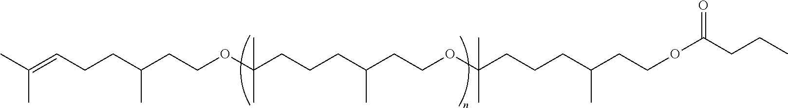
CC(=CCCC(CCOC(CCCC(CCOC(CCCC(CCOC(CCC)=O)C)(C)C)C)(C)C)C)C
